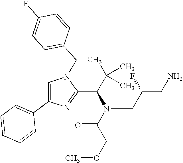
C1(C(C(C)(C)C)N(CC(CN)F)C(COC)=O)=NC(C2=CC=CC=C2)=CN1CC1=CC=C(F)C=C1
